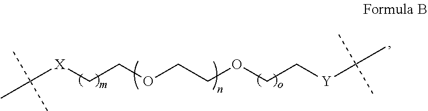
[X](C(C)(C)C)CCOCCOCC[Y]C(C)(C)C
